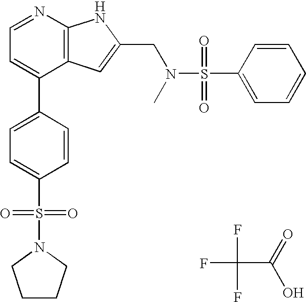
FC(F)(C(=O)O)F.C1CCN(S(C2=CC=C(C3=CC=NC4=C3C=C(CN(S(C3=CC=CC=C3)(=O)=O)C)N4)C=C2)(=O)=O)C1
